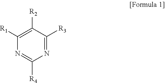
N1=C([R3])C([R2])=C([R1])N=C1[R4]
